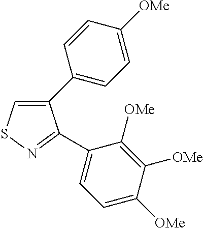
C1(C2=CC=C([OMe])C=C2)=CSN=C1C1=CC=C([OMe])C([OMe])=C1[OMe]
